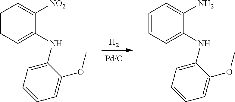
C1=CC=C(NC2=CC=CC=C2OC)C([NO2])=C1.[H2].C1=CC=C(NC2=CC=CC=C2OC)C(N)=C1
